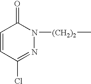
C1=CC(Cl)=NN([(CH2)2]C)C1=O
